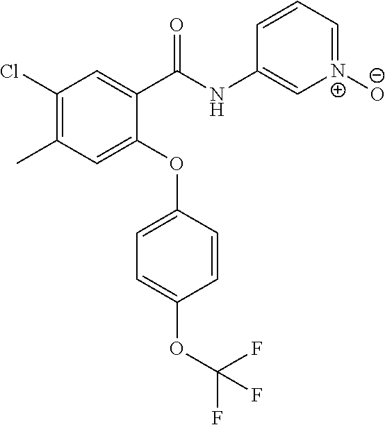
C1(C(NC2=C[N+]([O-])=CC=C2)=O)=CC(Cl)=C(C)C=C1OC1=CC=C(OC(F)(F)F)C=C1
